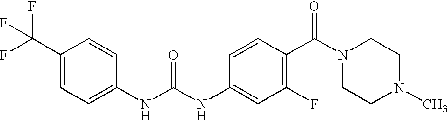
C1(C(F)(F)F)=CC=C(NC(NC2=CC(F)=C(C(N3CCN(C)CC3)=O)C=C2)=O)C=C1
